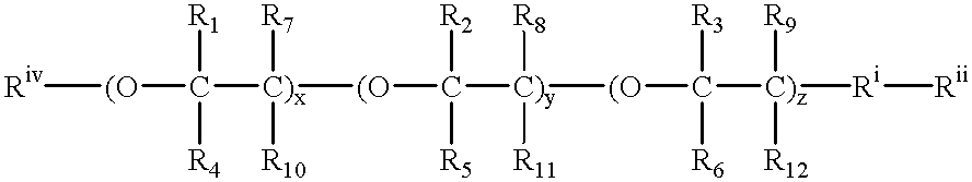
[Riv][(O]C([C)x]([(O]C([C)y]([(O]C([C)z]([R9])([R12])[Ri][Rii])([R3])[R6])([R8])[R11])([R2])[R5])([R7])[R10])([R1])[R4]
